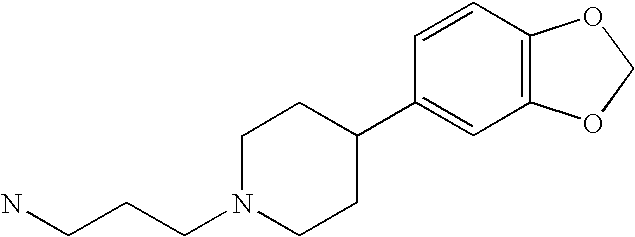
C12=C(C=CC(C3CCN(CCCN)CC3)=C1)OCO2
